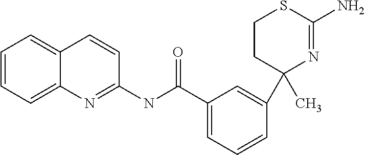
C1=CC=C2C(=C1)C=CC(NC(C1=CC=CC(C3(C)CCSC(N)=N3)=C1)=O)=N2
